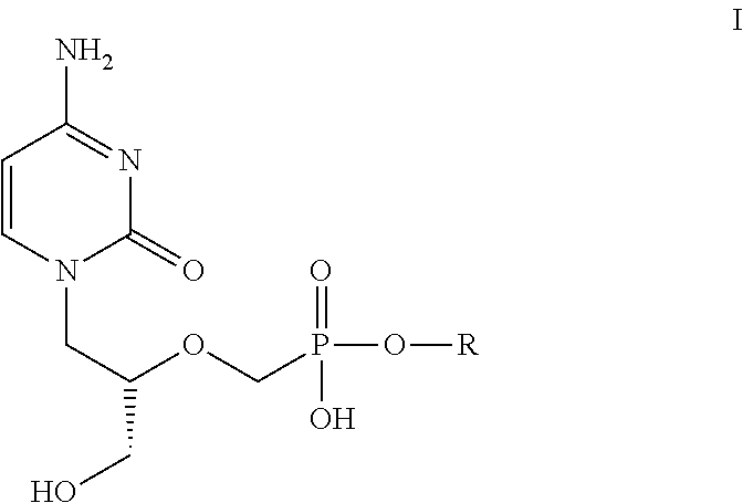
C1=CN(CC(CO)OCP(O[R])(=O)O)C(=O)N=C1N
